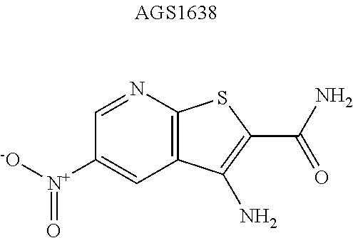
C1([N+]([-O])=O)=CC2=C(N=C1)SC(C(N)=O)=C2N
